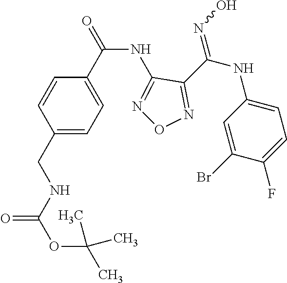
C1=CC(CNC(OC(C)(C)C)=O)=CC=C1C(NC1=NON=C1C(NC1=CC=C(F)C(Br)=C1)=NO)=O
